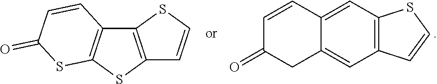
C12=C(SC3=C1C=CC(=O)S3)C=CS2.C1=CC2=CC3=C(C=C2CC1=O)C=CS3
